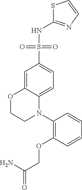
N(C1=NC=CS1)S(C1=CC=C2C(=C1)OCCN2C1=C(OCC(=O)N)C=CC=C1)(=O)=O
